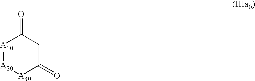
[A10]1[A20][A30]C(=O)CC1=O
